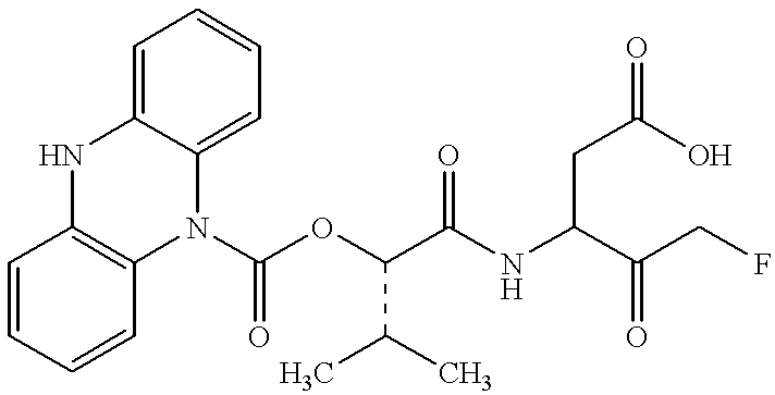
C1=CC=CC2=C1NC1=CC=CC=C1N2C(OC(C(NC(C(CF)=O)CC(=O)O)=O)C(C)C)=O
